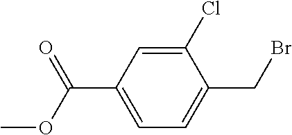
C1(Cl)=CC(C(OC)=O)=CC=C1CBr
